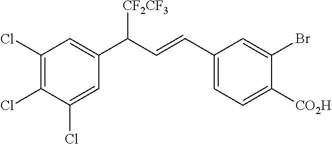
C1(C(C=CC2=CC=C([CO2H])C(Br)=C2)[CF2CF3])=CC(Cl)=C(Cl)C(Cl)=C1
